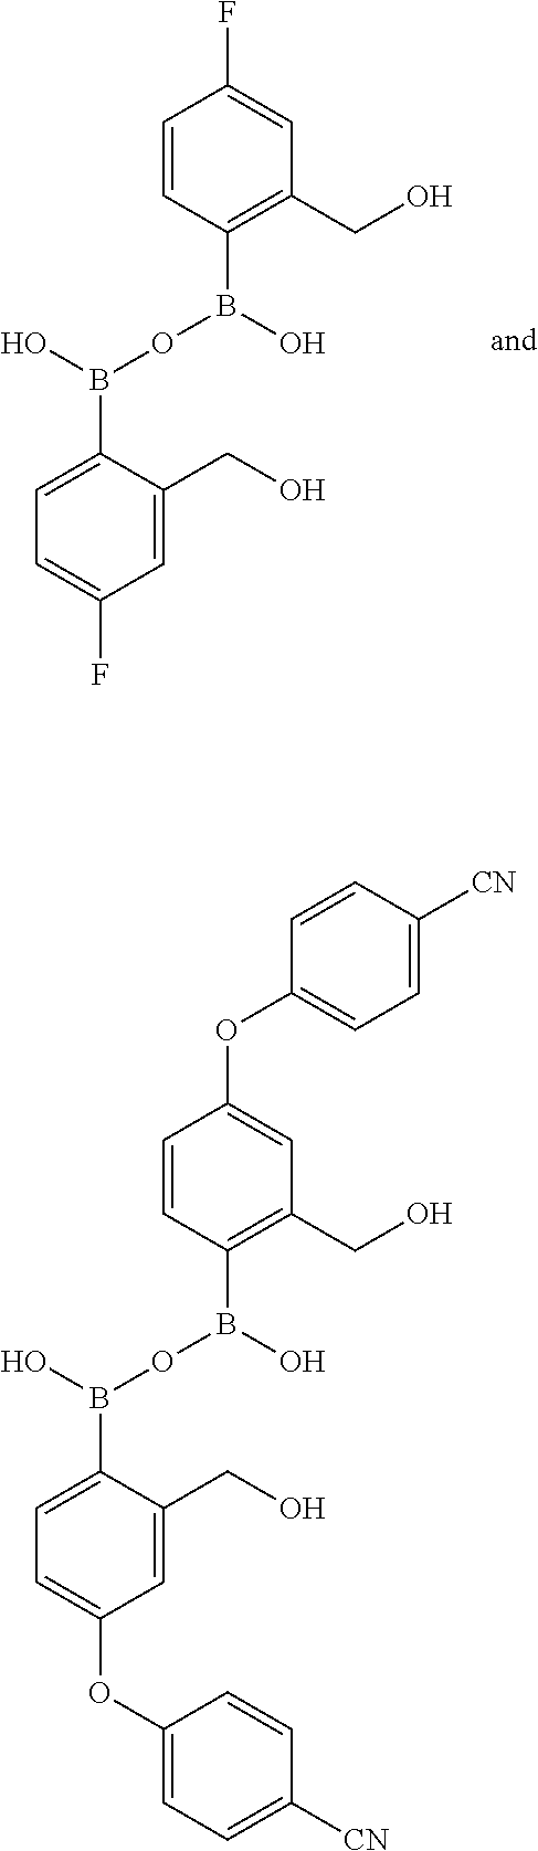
C1=CC(B(O)OB(O)C2=CC=C(F)C=C2CO)=C(CO)C=C1F.C1=CC(B(O)OB(O)C2=CC=C(OC3=CC=C([CN])C=C3)C=C2CO)=C(CO)C=C1OC1=CC=C([CN])C=C1
